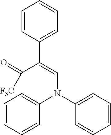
C1=CC(C(=CN(C2=CC=CC=C2)C2=CC=CC=C2)C(=O)[F3C])=CC=C1
